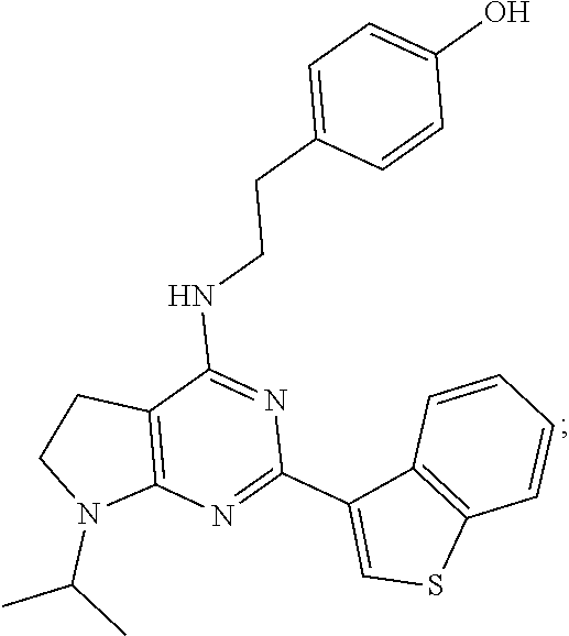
C12=C(N=C(C3=CSC4=C3C=CC=C4)N=C1NCCC1=CC=C(O)C=C1)N(C(C)C)CC2
